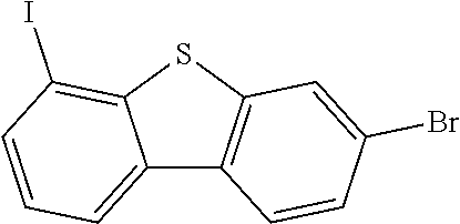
C12=CC=CC(I)=C1SC1=C2C=CC(Br)=C1
